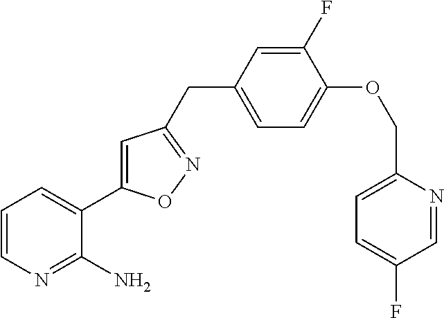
C1=CN=C(N)C(C2=CC(CC3=CC=C(OCC4=CC=C(F)C=N4)C(F)=C3)=NO2)=C1
